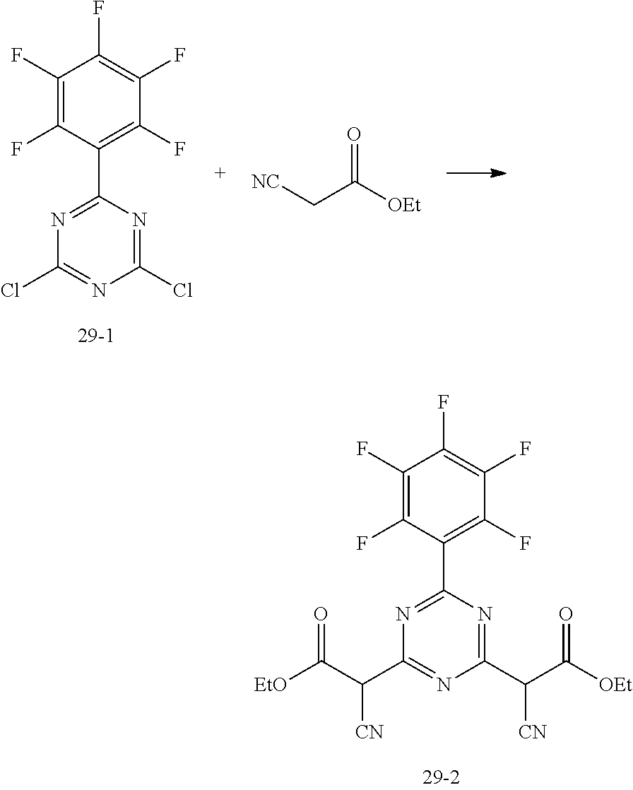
C1(F)=C(F)C(C2=NC(C(C([EtO])=O)[CN])=NC(C(C([OEt])=O)[CN])=N2)=C(F)C(F)=C1F.C1(F)=C(F)C(C2=NC(Cl)=NC(Cl)=N2)=C(F)C(F)=C1F.[NC]CC([OEt])=O
